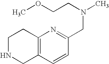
C12=C(C=CC(CN(CCOC)C)=N1)CNCC2
